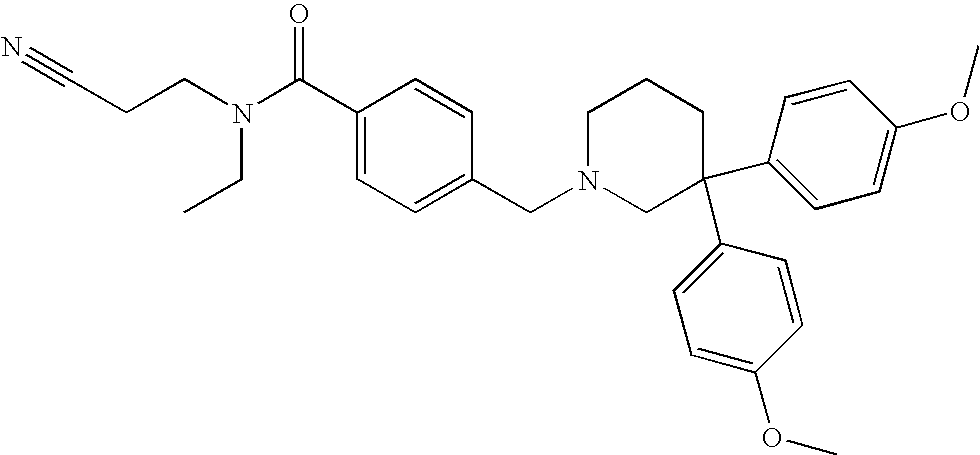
C1(C(N(CCC#N)CC)=O)=CC=C(CN2CC(C3=CC=C(OC)C=C3)(C3=CC=C(OC)C=C3)CCC2)C=C1
